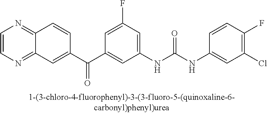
C1=CN=C2C(=N1)C=CC(C(C1=CC(NC(NC3=CC(Cl)=C(F)C=C3)=O)=CC(F)=C1)=O)=C2
